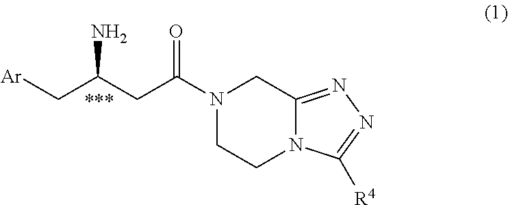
NC(CC(N1CCN2C(=NN=C2[R4])C1)=O)C[Ar]
